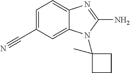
C12=CC(C#N)=CC=C1N=C(N)N2C1(C)CCC1
